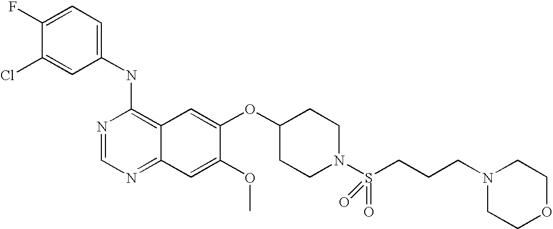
C1(NC2=C3C(=NC=N2)C=C(OC)C(OC2CCN(S(CCCN4CCOCC4)(=O)=O)CC2)=C3)=CC=C(F)C(Cl)=C1
